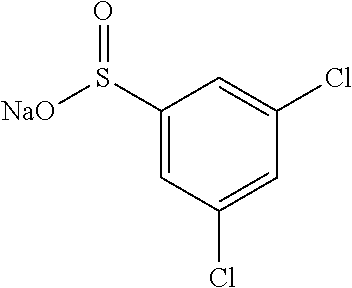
C1(S([NaO])=O)=CC(Cl)=CC(Cl)=C1
